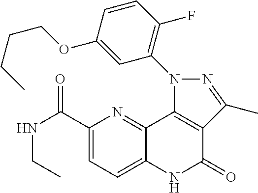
N(CC)C(C1=CC=C2C(=N1)C1=C(C(=O)N2)C(C)=NN1C1=C(F)C=CC(OCCCC)=C1)=O
